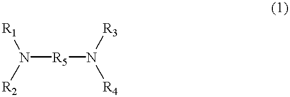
[R1]N([R2])[R5]N([R3])[R4]
